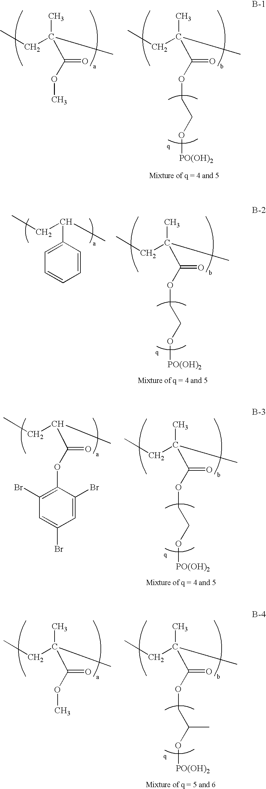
C(C)C(C)(C)C(OCCO[PO(OH)2])=O.C(C)C(C)(C)C(OC)=O.C(C)C(C)(C)C(OCCO[PO(OH)2])=O.C(C)C(C)C1=CC=CC=C1.C(C)C(C)(C)C(OCCO[PO(OH)2])=O.C(C)C(C)C(OC1=C(Br)C=C(Br)C=C1Br)=O.C(C)C(C)(C)C(OCC(O[PO(OH)2])C)=O.C(C)C(C)(C(OC)=O)C
